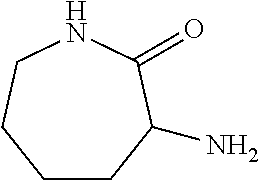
C1CC(N)C(=O)NCC1
